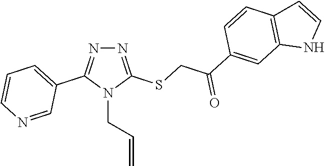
N1=C(SCC(=O)C2=CC3=C(C=C2)C=CN3)N(CC=C)C(C2=CC=CN=C2)=N1
